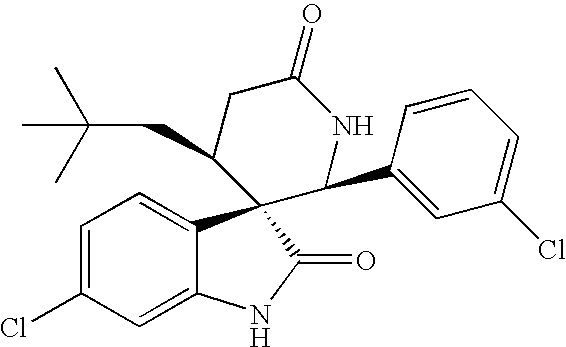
C1=C(Cl)C=C2C(=C1)C1(C(=O)N2)C(CC(C)(C)C)CC(=O)NC1C1=CC(Cl)=CC=C1
